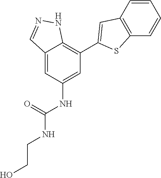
C12=CC(NC(NCCO)=O)=CC(C3=CC4=C(S3)C=CC=C4)=C1NN=C2
